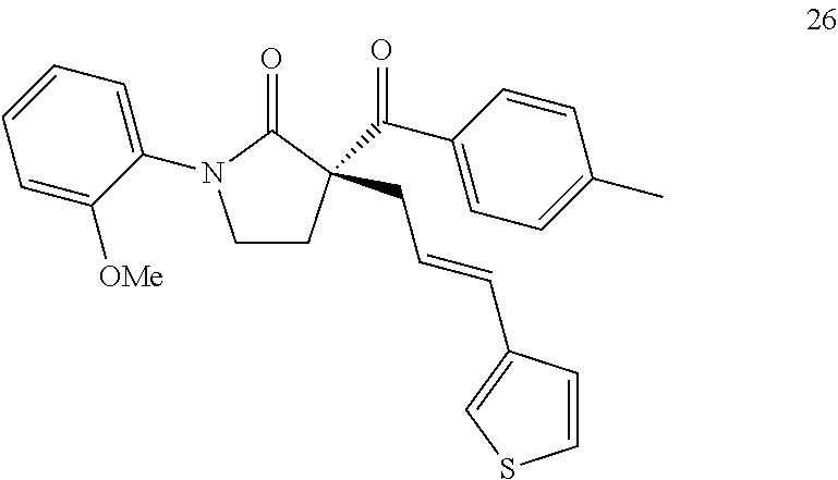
C1CC(C(C2=CC=C(C)C=C2)=O)(CC=CC2=CSC=C2)C(=O)N1C1=CC=CC=C1[OMe]
